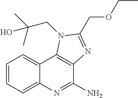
C1=CC=C2C(=C1)C1=C(C(N)=N2)N=C(COCC)N1CC(C)(C)O
